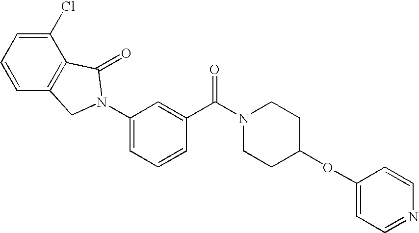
C1=C(N2CC3=C(C(Cl)=CC=C3)C2=O)C=C(C(N2CCC(OC3=CC=NC=C3)CC2)=O)C=C1
